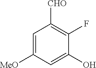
C1=C([MeO])C=C(O)C(F)=C1[CHO]
